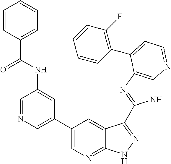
C1=NC=C(C2=CN=C3C(=C2)C(C2=NC4=C(N2)N=CC=C4C2=C(F)C=CC=C2)=NN3)C=C1NC(=O)C1=CC=CC=C1
